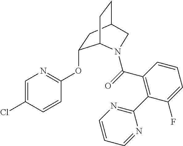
C1=C(Cl)C=CC(OC2CC3CCC2N(C(=O)C2=C(C4=NC=CC=N4)C(F)=CC=C2)C3)=N1
